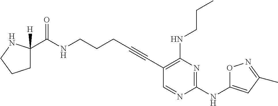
C1(C#CCCCNC(=O)C2([H])CCCN2)=C(NCCC)N=C(NC2=CC(C)=NO2)N=C1
